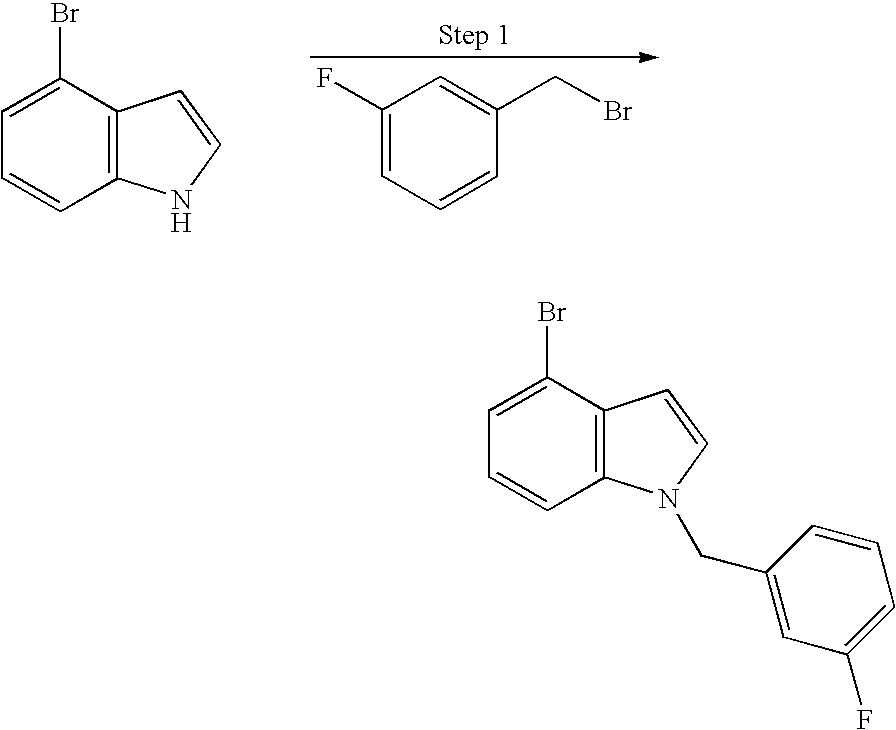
C1=C(Br)C2=C(C=C1)N(CC1=CC(F)=CC=C1)C=C2.C1(F)=CC=CC(CBr)=C1.C1(Br)=CC=CC2=C1C=CN2
